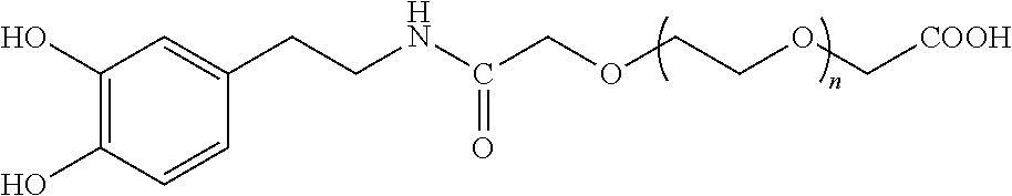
O(CCOC[COOH])CC(NCCC1=CC(O)=C(O)C=C1)=O
